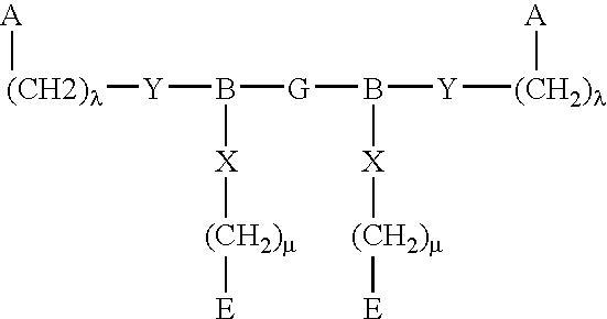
[A][(CH2)l][Y]B([G]B([Y][(CH2)l][A])[X][(CH2)m][E])[X][(CH2)m][E]
